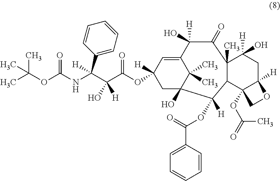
CC(OC(NC(C(C(OC1([H])CC2(O)C(C)(C)C(=C1)C(O)([H])C(=O)C1(C)C(C2([H])OC(C2=CC=CC=C2)=O)C2(OC(=O)C)C([H])(CC1(O)[H])OC2)=O)(O)[H])(C1=CC=CC=C1)[H])=O)(C)C
